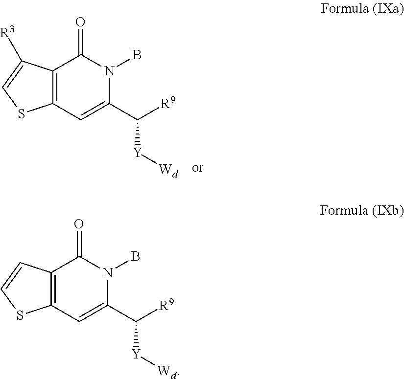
C12=C(C([R3])=CS1)C(=O)N(B)C(C([Y][Wd])[R9])=C2.C12=C(C=CS1)C(=O)N(B)C(C([Y][Wd])[R9])=C2
